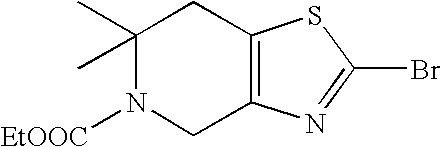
C1(C)(C)N([EtOOC])CC2=C(C1)SC(Br)=N2
